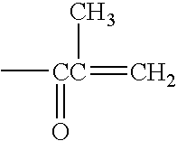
C[CC](=O)(C)=C
